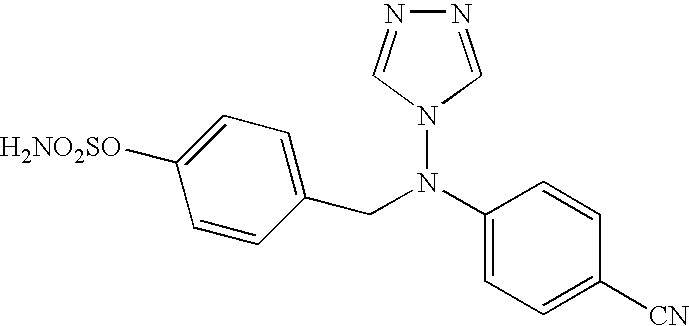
C1([H2NO2SO])=CC=C(CN(C2=CC=C([CN])C=C2)N2C=NN=C2)C=C1
